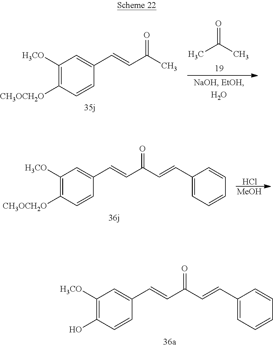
O=C(C)C.C1([H3CO])=C([CH3OCH2O])C=CC(C=CC(C)=O)=C1.Cl.[MeOH].C1([H3CO])=C([CH3OCH2O])C=CC(C=CC(C=CC2=CC=CC=C2)=O)=C1.C1([H3CO])=C(O)C=CC(C=CC(C=CC2=CC=CC=C2)=O)=C1
